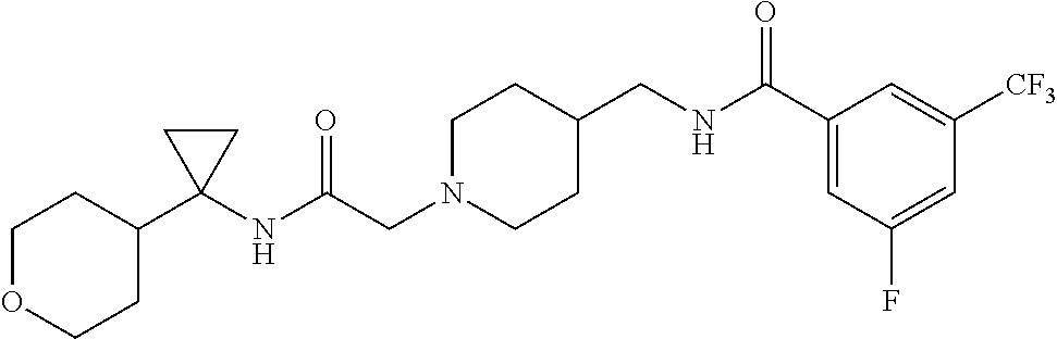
C1N(CC(=O)NC2(C3CCOCC3)CC2)CCC(CNC(C2=CC(F)=CC([CF3])=C2)=O)C1
